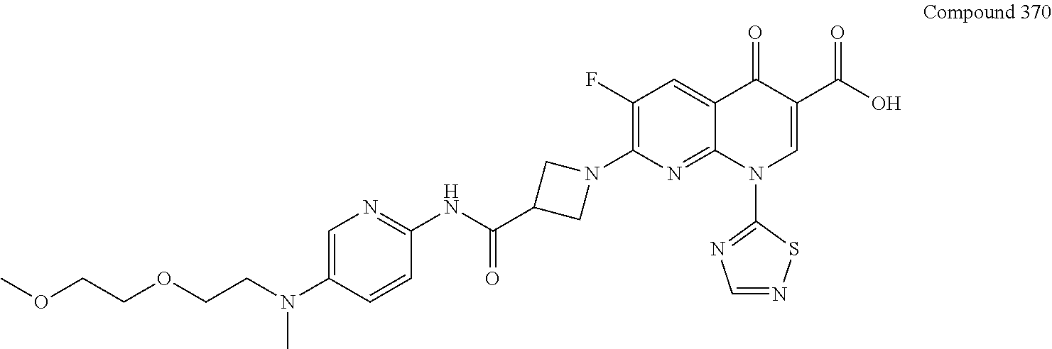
C12=CC(F)=C(N3CC(C(NC4=NC=C(N(CCOCCOC)C)C=C4)=O)C3)N=C1N(C1=NC=NS1)C=C(C(O)=O)C2=O
